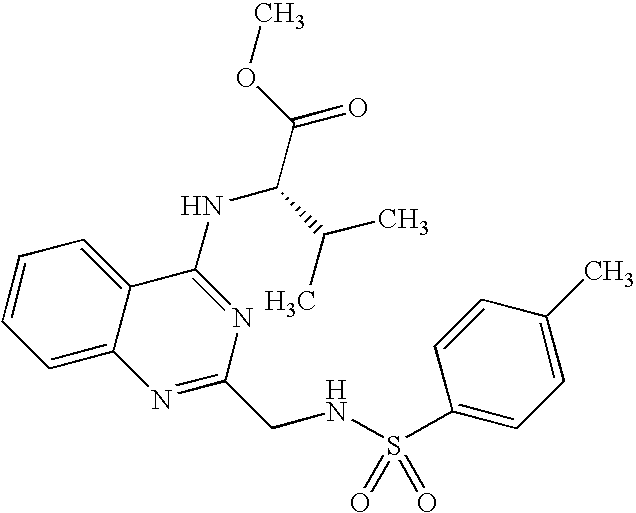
C1=CC=C2C(=C1)C(NC(C(C)C)C(=O)OC)=NC(CNS(=O)(=O)C1=CC=C(C)C=C1)=N2
